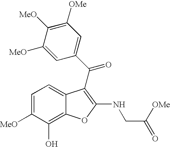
C1=C([MeO])C(O)=C2C(=C1)C(C(C1=CC([OMe])=C([MeO])C([MeO])=C1)=O)=C(NCC([OMe])=O)O2
